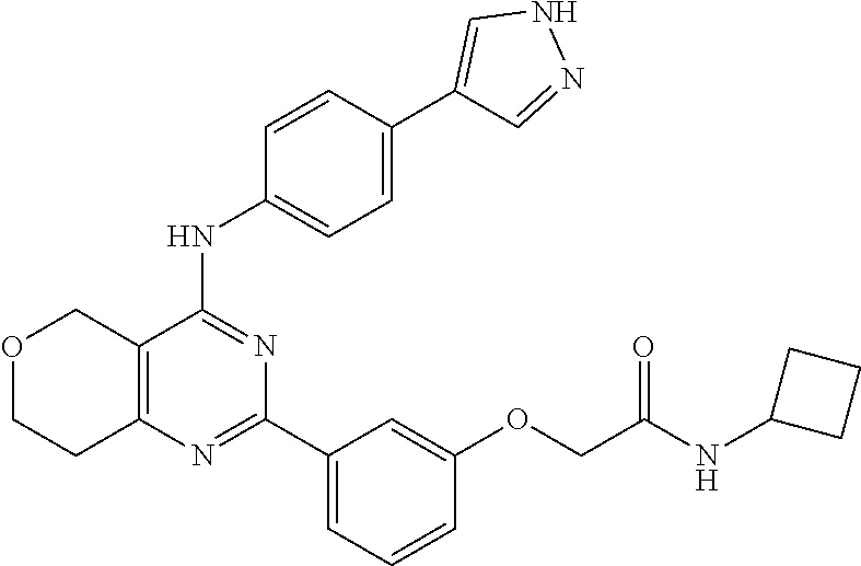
C12=C(N=C(C3=CC=CC(OCC(NC4CCC4)=O)=C3)N=C1NC1=CC=C(C3=CNN=C3)C=C1)CCOC2
